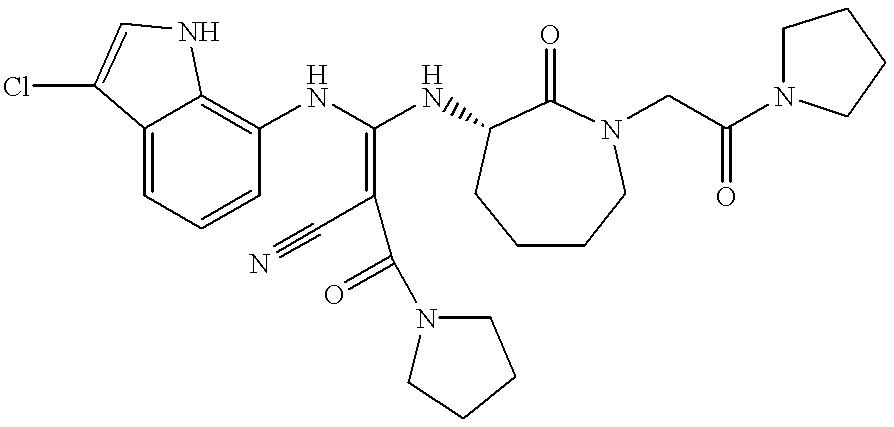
C12=CC=CC(NC(NC3C(=O)N(CC(N4CCCC4)=O)CCCC3)=C(C#N)C(N3CCCC3)=O)=C1NC=C2Cl
